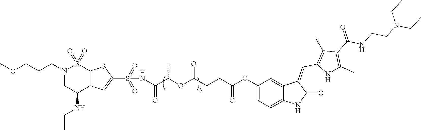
N1(CCCOC)CC(NCC)C2=C(S1(=O)=O)SC(S(=O)(=O)NC(C(OC(CCC(OC1=CC=C3C(=C1)C(=CC1=C(C)C(C(=O)NCCN(CC)CC)=C(C)N1)C(=O)N3)=O)=O)C)=O)=C2
